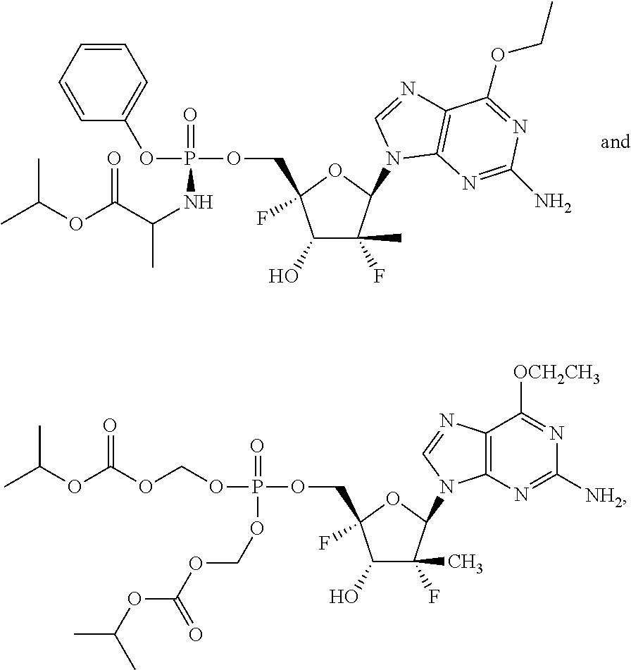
C1(O)C(F)(C)C(N2C3=C(N=C2)C(OCC)=NC(N)=N3)OC1(F)COP(OC1=CC=CC=C1)(=O)NC(C)C(OC(C)C)=O.C1(O)C(F)(C)C(N2C3=C(C([OCH2CH3])=NC([NH2])=N3)N=C2)OC1(F)COP(=O)(OCOC(OC(C)C)=O)OCOC(OC(C)C)=O
